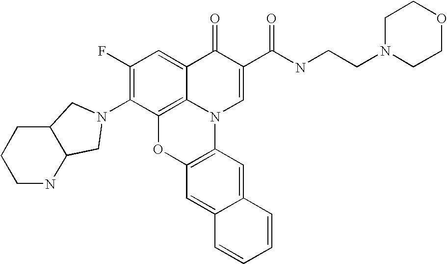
C1(F)=C(N2CC3C(CCCN3)C2)C2=C3C(=C1)C(=O)C(C(NCCN1CCOCC1)=O)=CN3C1=C(O2)C=C2C(=C1)C=CC=C2
